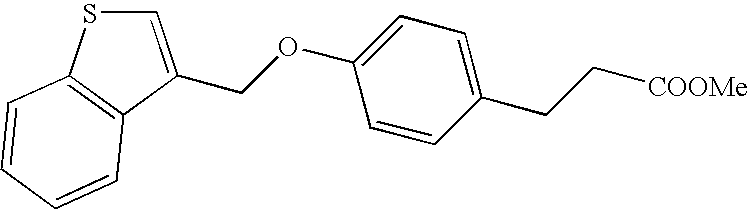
O(C1=CC=C(CC[COOMe])C=C1)CC1=CSC2=C1C=CC=C2
